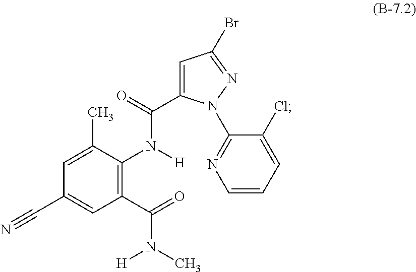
C1=C(C)C(N([H])C(=O)C2=CC(Br)=NN2C2=NC=CC=C2Cl)=C(C(=O)N([H])C)C=C1C#N
